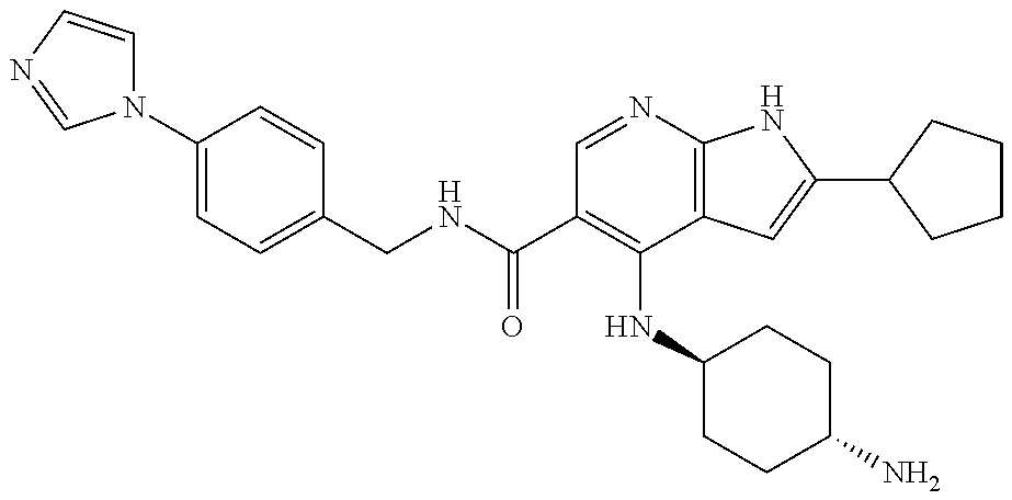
O=C(NCC1=CC=C(N2C=CN=C2)C=C1)C1=C(NC2CCC(N)CC2)C2=C(N=C1)NC(C1CCCC1)=C2
